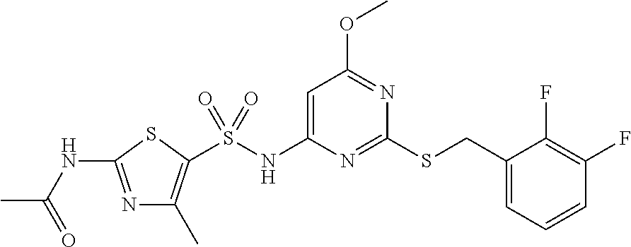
C1(CSC2=NC(NS(=O)(=O)C3=C(C)N=C(NC(C)=O)S3)=CC(OC)=N2)=CC=CC(F)=C1F
